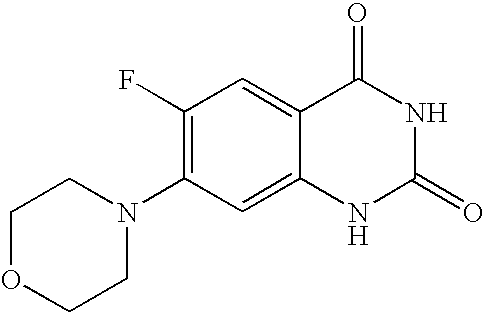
C12=CC(N3CCOCC3)=C(F)C=C1C(=O)NC(=O)N2
